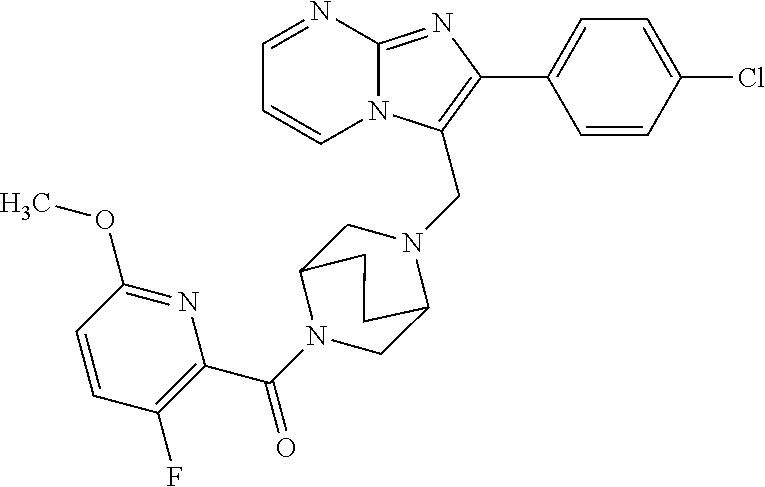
C1=CN2C(=NC(C3=CC=C(Cl)C=C3)=C2CN2CC3N(C(C4=C(F)C=CC(OC)=N4)=O)CC2CC3)N=C1
